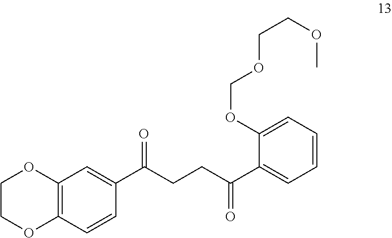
C1=CC2=C(C=C1C(CCC(C1=CC=CC=C1OCOCCOC)=O)=O)OCCO2
